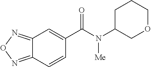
C1C(N(C(C2=CC3=NON=C3C=C2)=O)[Me])COCC1
